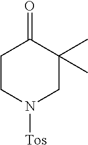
C1CN([Tos])CC(C)(C)C1=O
